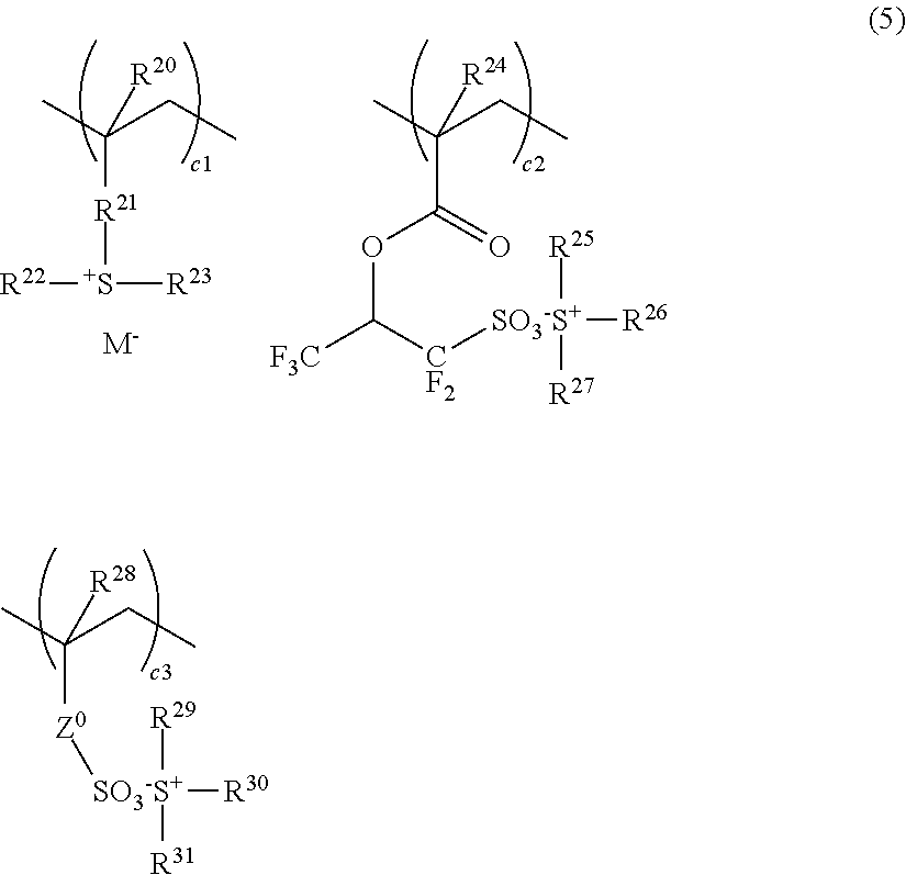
CC(CC)([R20])[R21][S+]([R22])[R23].[M-].CC(CC)([R24])C(=O)OC([F3C])[CF2][SO3-S+]([R26])([R25])[R27].CC(CC)([R28])[Z0][SO3-S+]([R30])([R29])[R31]
